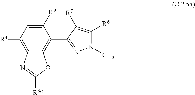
C1([R9])=CC([R4])=C2C(=C1C1=NN(C)C([R6])=C1[R7])OC([R3a])=N2
